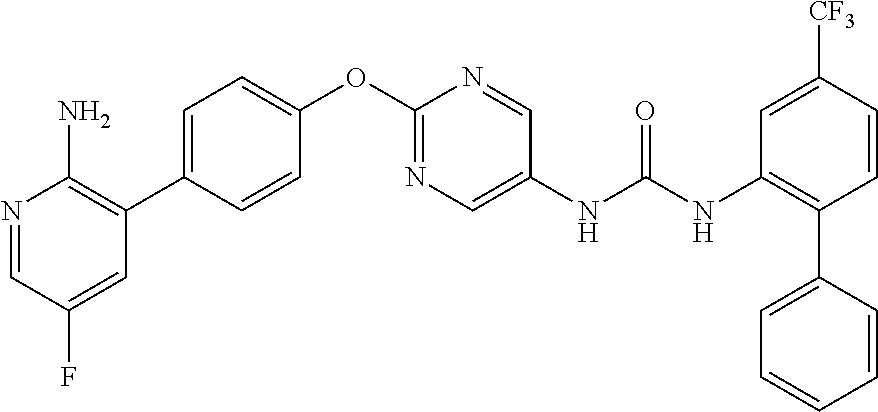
C1=CC(C2=C(N)N=CC(F)=C2)=CC=C1OC1=NC=C(NC(NC2=C(C3=CC=CC=C3)C=CC([CF3])=C2)=O)C=N1
